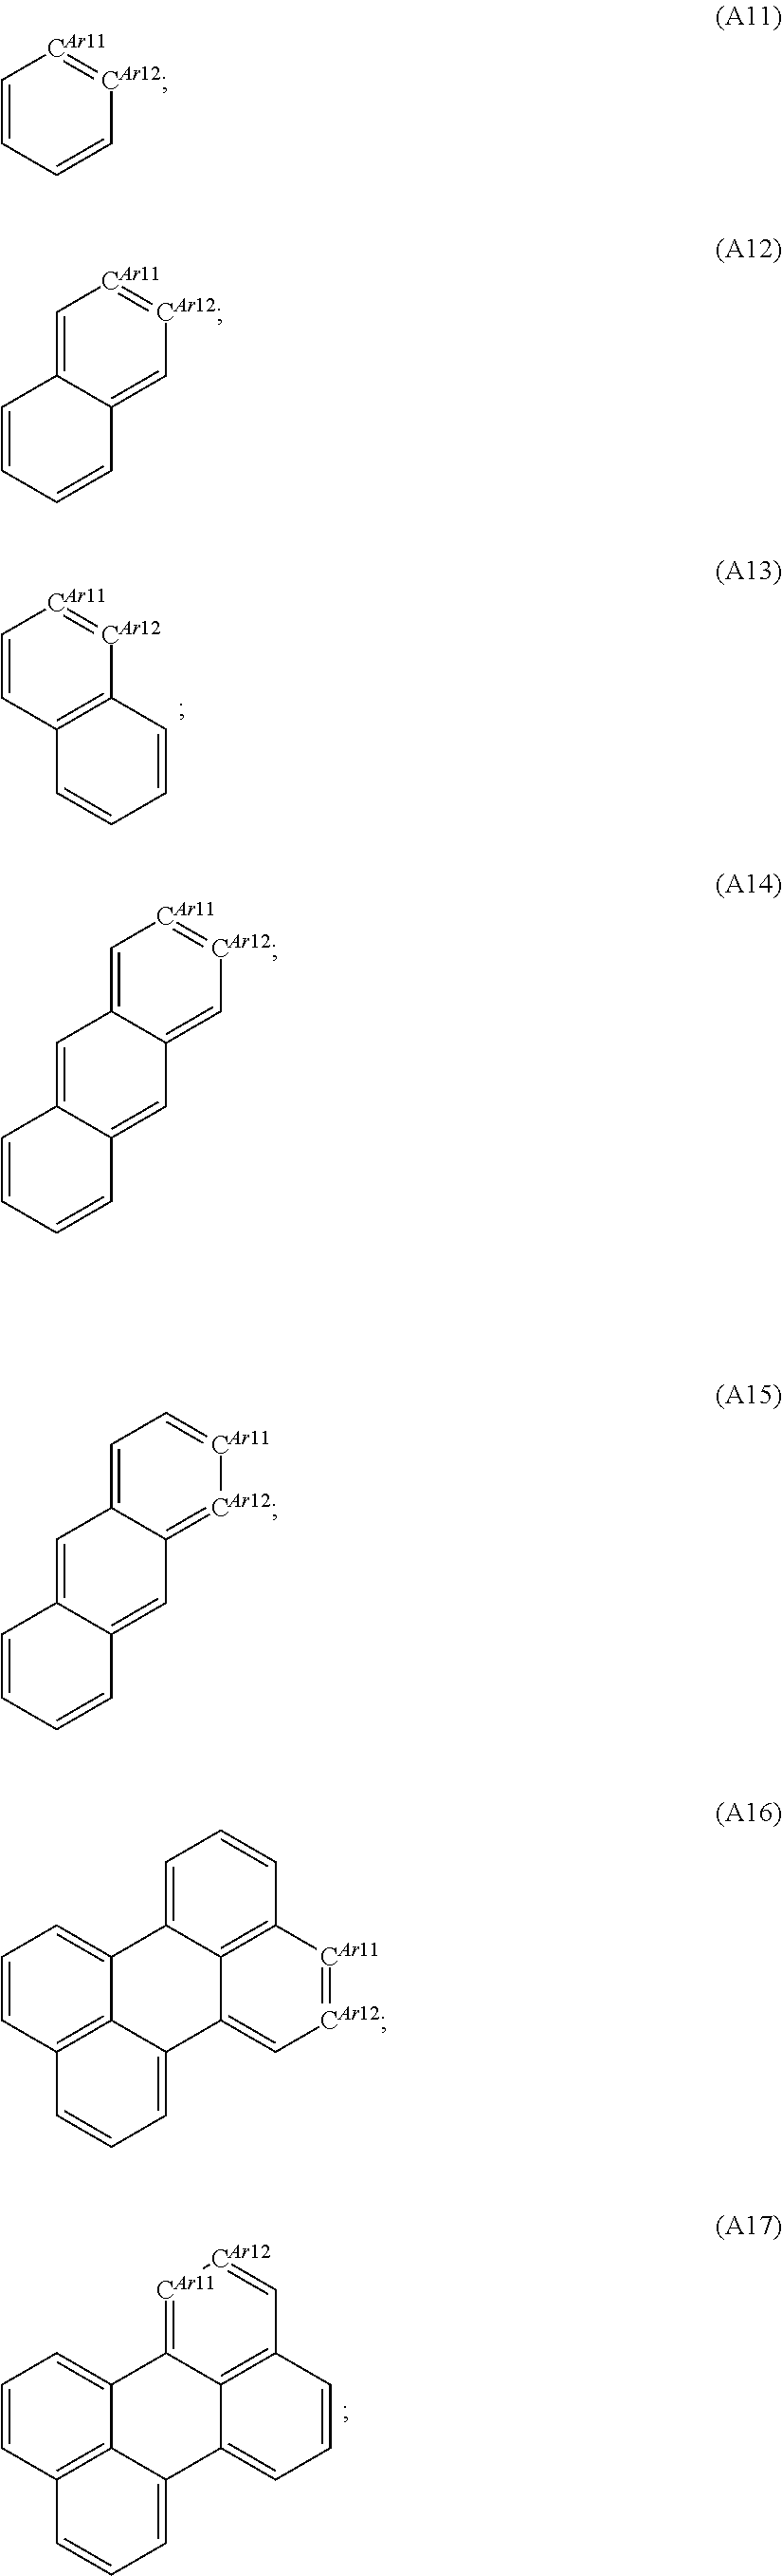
[CAr11]1=C2C3=C(C=[CAr12]1)C=CC=C3C1=CC=CC3=C1C2=CC=C3.C1=CC2=C([CAr12]=[CAr11]1)C=CC=C2.C1=CC=C[CAr12]=[CAr11]1.C1=C2C(=C[CAr12]=[CAr11]1)C=CC=C2.C1=C2C(=C[CAr12]=[CAr11]1)C=C1C(=C2)C=CC=C1.C1=C2C(=[CAr12][CAr11]=C1)C=C1C(=C2)C=CC=C1.C1=C2C3=C(C=C1)[CAr11]=[CAr12]C=C3C1=CC=CC3=C1C2=CC=C3
